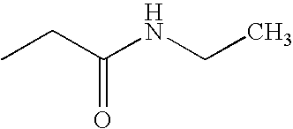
CCNC(CC)=O
